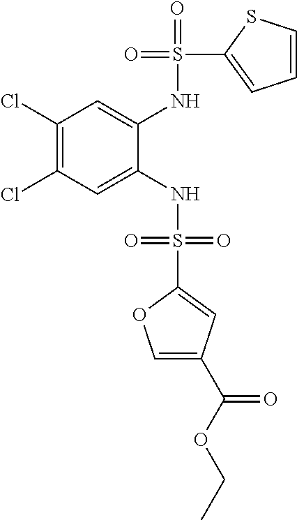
C1(Cl)=C(Cl)C=C(NS(=O)(=O)C2=CC(C(OCC)=O)=CO2)C(NS(=O)(C2=CC=CS2)=O)=C1
